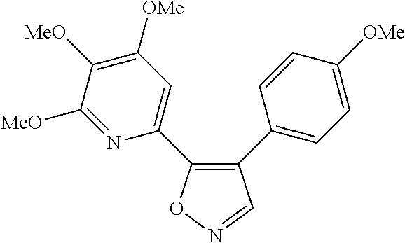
C1(C2=CC=C([OMe])C=C2)=C(C2=CC([OMe])=C([MeO])C([MeO])=N2)ON=C1
